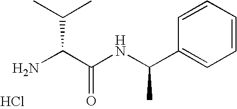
NC(C(NC(C1=CC=CC=C1)C)=O)C(C)C.Cl
